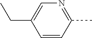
C1=CC(C)=NC=C1CC
